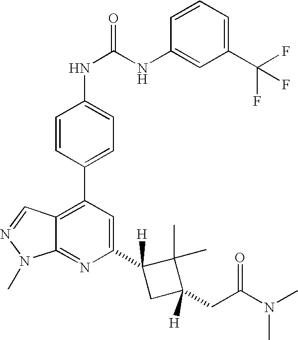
C1=CC(C2=C3C(=NC(C4([H])CC(CC(N(C)C)=O)([H])C4(C)C)=C2)N(C)N=C3)=CC=C1NC(NC1=CC(C(F)(F)F)=CC=C1)=O
